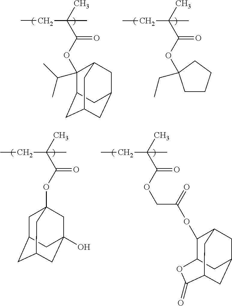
CCC(C(OC1(C(C)C)C2CC3CC(CC1C3)C2)=O)(C)C.CCC(C(OC1(CC)CCCC1)=O)(C)C.CCC(C(OC12CC3CC(CC(O)(C1)C3)C2)=O)(C)C.CCC(C(OCC(OC1C2CC3CC1CC(C(=O)O2)C3)=O)=O)(C)C
